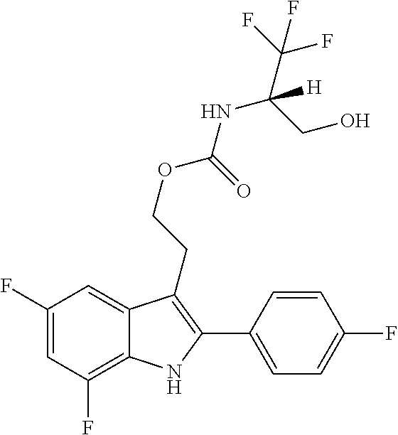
C1(C2=C(CCOC(NC(C(F)(F)F)(CO)[H])=O)C3=CC(F)=CC(F)=C3N2)=CC=C(F)C=C1
